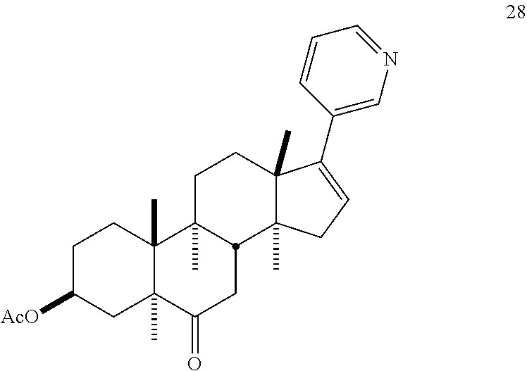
C1C([AcO])CC2(C)C(C)(C1)C1(C)CCC3(C)C(C)(CC=C3C3=CN=CC=C3)C1CC2=O
